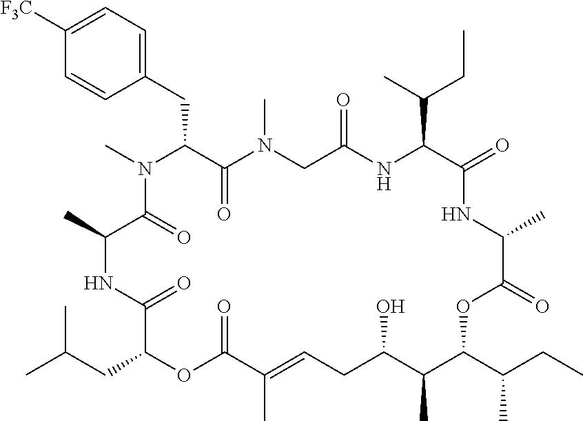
C1([F3C])=CC=C(CC2C(=O)N(C)CC(=O)NC(C(C)CC)C(=O)NC(C)C(=O)OC(C(C)CC)C(C)C(O)CC=C(C)C(=O)OC(CC(C)C)C(=O)NC(C)C(=O)N2C)C=C1
